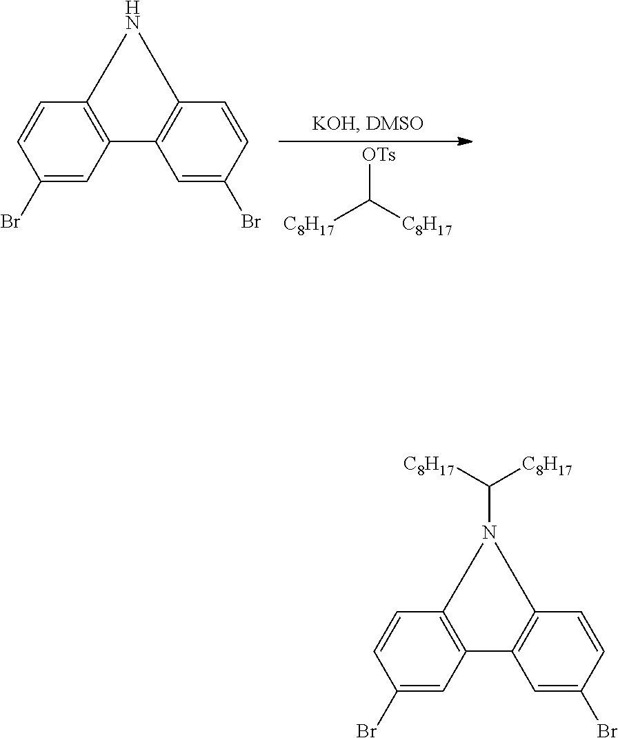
[C8H17]C([C8H17])[OTs].C1(Br)=CC2=C(C=C1)NC1=C2C=C(Br)C=C1.C1(Br)=CC2=C(C=C1)N(C([C8H17])[C8H17])C1=C2C=C(Br)C=C1
